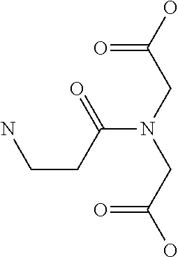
O=C(O)CN(CC(O)=O)C(=O)CCN
